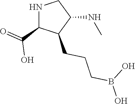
N(C1CNC(C(=O)O)C1CCCB(O)O)C
